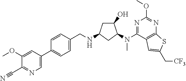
C1(C#N)=NC=C(C2=CC=C(CNC3CC(O)C(N(C4=NC(OC)=NC5=C4C=C(C[CF3])S5)C)C3)C=C2)C=C1OC
